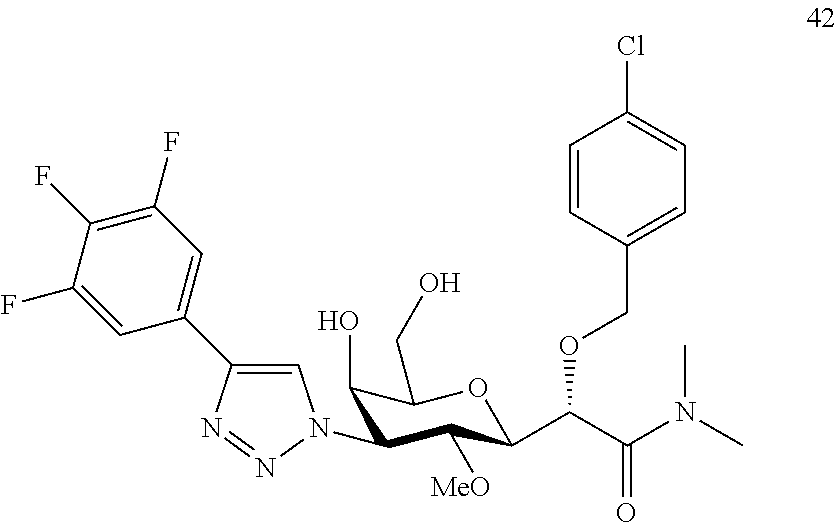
C1(O)C(N2C=C(C3=CC(F)=C(F)C(F)=C3)N=N2)C([MeO])C(C(C(N(C)C)=O)OCC2=CC=C(Cl)C=C2)OC1CO
